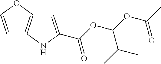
C1=COC2=C1NC(C(OC(OC(C)=O)C(C)C)=O)=C2
